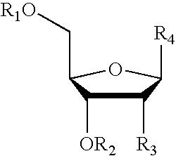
C1([R3])C([OR2])C(C[R1O])OC1[R4]
